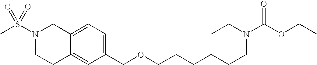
C1C2=CC(COCCCC3CCN(C(=O)OC(C)C)CC3)=CC=C2CN(S(C)(=O)=O)C1
